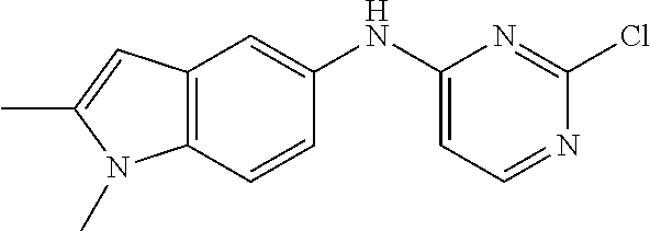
C12=C(C=CC(NC3=CC=NC(Cl)=N3)=C1)N(C)C(C)=C2
